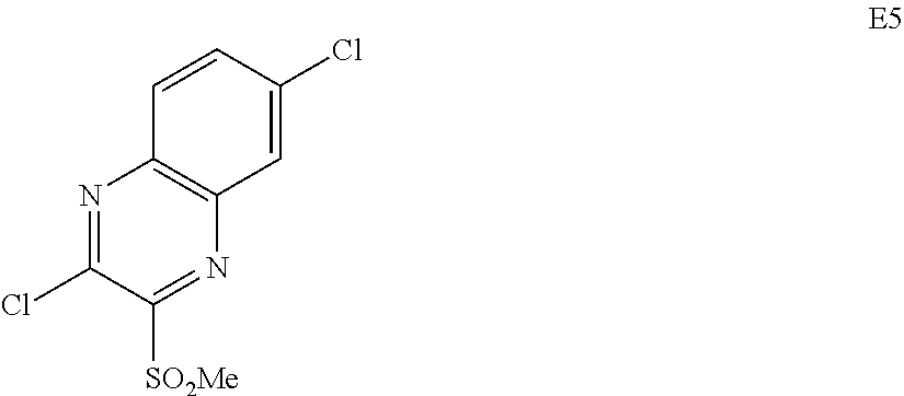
N1=C(Cl)C([SO2Me])=NC2=C1C=CC(Cl)=C2
